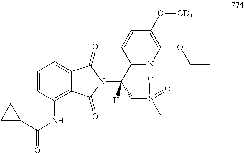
C1=CC(NC(=O)C2CC2)=C2C(=C1)C(=O)N(C(C1=NC(OCC)=C(O[CD3])C=C1)(CS(C)(=O)=O)[H])C2=O
